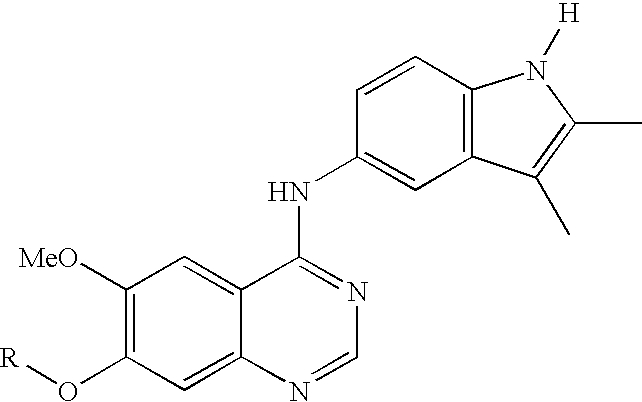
C1([MeO])=C(O[R])C=C2C(=C1)C(NC1=CC3=C(C=C1)N([H])C(C)=C3C)=NC=N2
